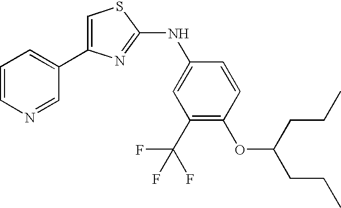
C1=C(C2=CC=CN=C2)N=C(NC2=CC(C(F)(F)F)=C(OC(CCC)CCC)C=C2)S1
